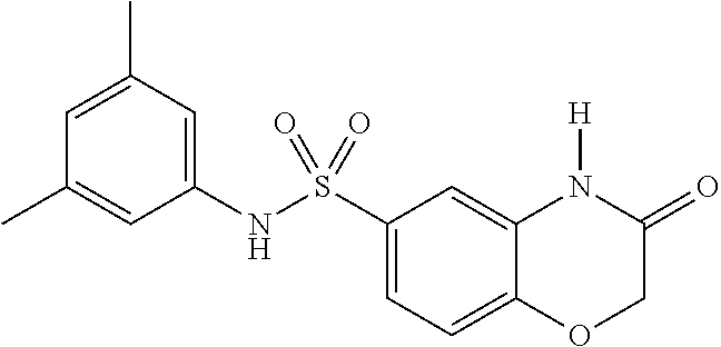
C1(C)=CC(NS(C2=CC=C3C(=C2)N([H])C(=O)CO3)(=O)=O)=CC(C)=C1
